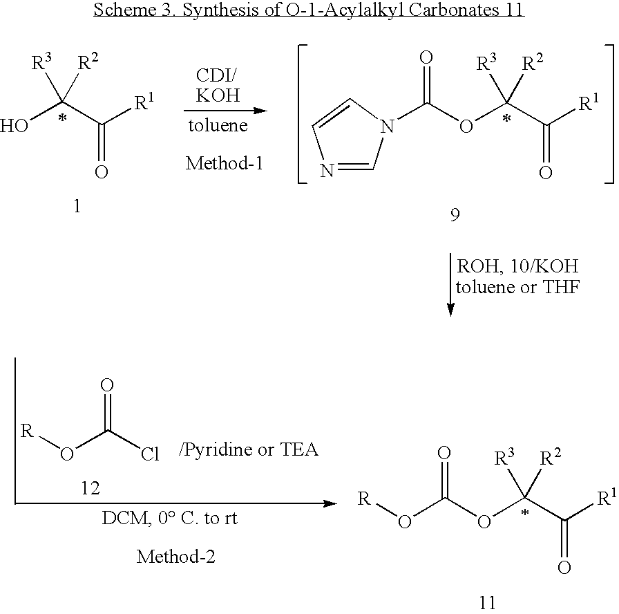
OC(C([R1])=O)([R3])[R2].C(OC(C([R1])=O)([R3])[R2])(=O)N1C=NC=C1.O(C(Cl)=O)[R].O(C(OC(C([R1])=O)([R3])[R2])=O)[R]
